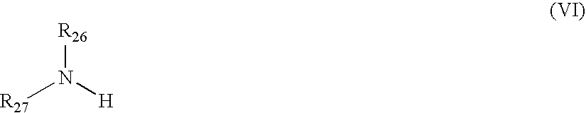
[R27]N([H])[R26]
